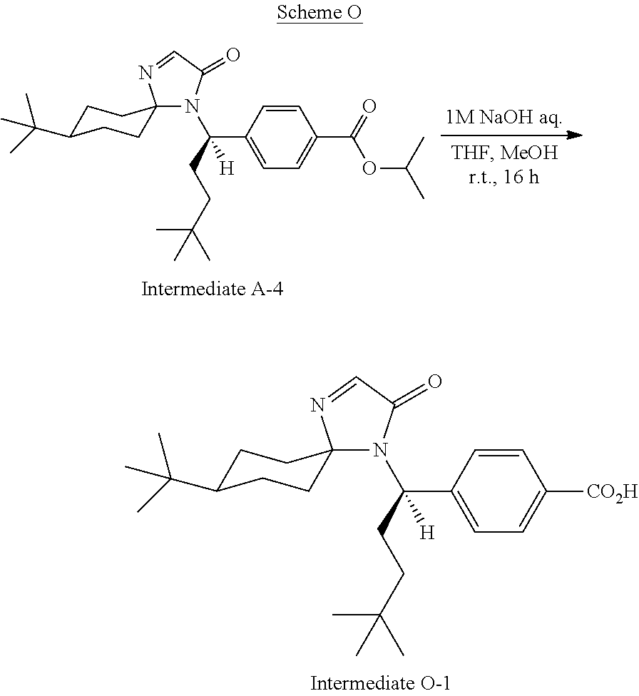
N1(C(C2=CC=C([CO2H])C=C2)(CCC(C)(C)C)[H])C(=O)C=NC12CCC(C(C)(C)C)CC2.N1(C(C2=CC=C(C(=O)OC(C)C)C=C2)(CCC(C)(C)C)[H])C(=O)C=NC12CCC(C(C)(C)C)CC2
